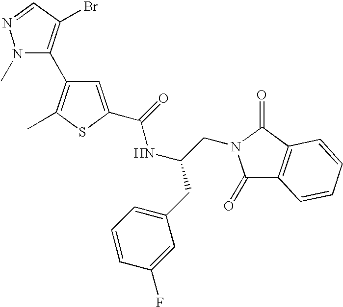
N1(C)C(C2=C(C)SC(C(NC(CN3C(=O)C4=C(C3=O)C=CC=C4)CC3=CC=CC(F)=C3)=O)=C2)=C(Br)C=N1
